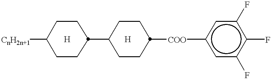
C1([CnH2n+1])CCC(C2CCC([COO]c3cc(F)c(F)c(F)c3)CC2)CC1
